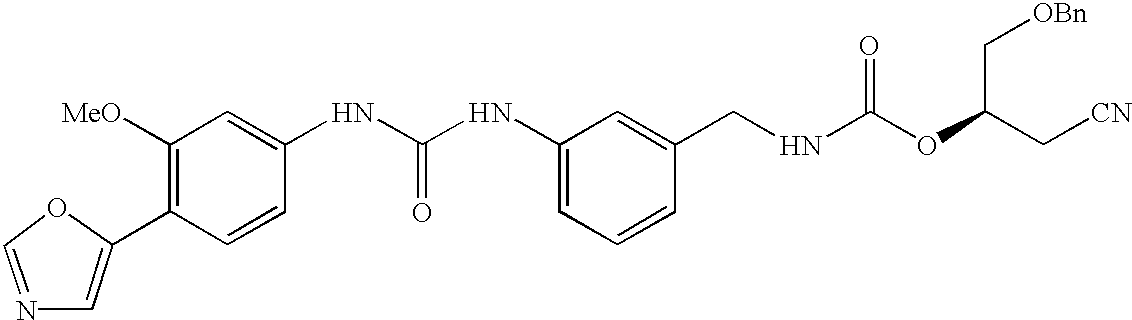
C1=C(C2=C([MeO])C=C(NC(NC3=CC=CC(CNC(OC(C[CN])C[OBn])=O)=C3)=O)C=C2)OC=N1
